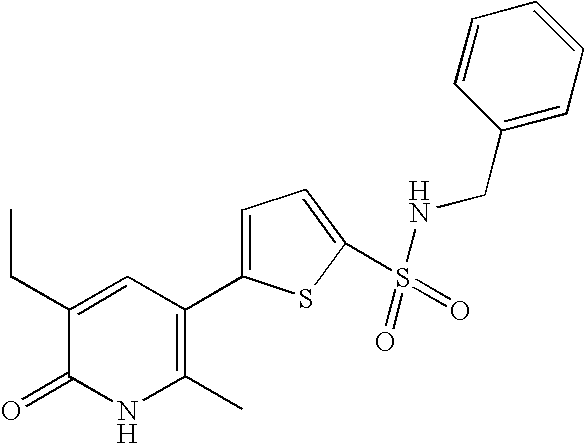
C1(CC)=CC(C2=CC=C(S(NCC3=CC=CC=C3)(=O)=O)S2)=C(C)NC1=O
